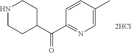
C(C1=NC=C(C)C=C1)(C1CCNCC1)=O
